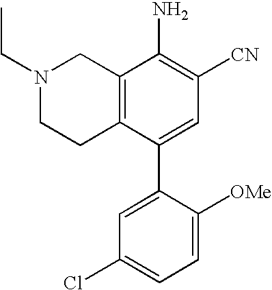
N1(CC)CCC2=C(C1)C(N)=C([CN])C=C2C1=CC(Cl)=CC=C1[OMe]
